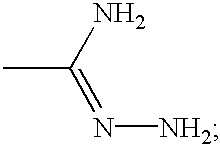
CC(N)=N[NH2]
